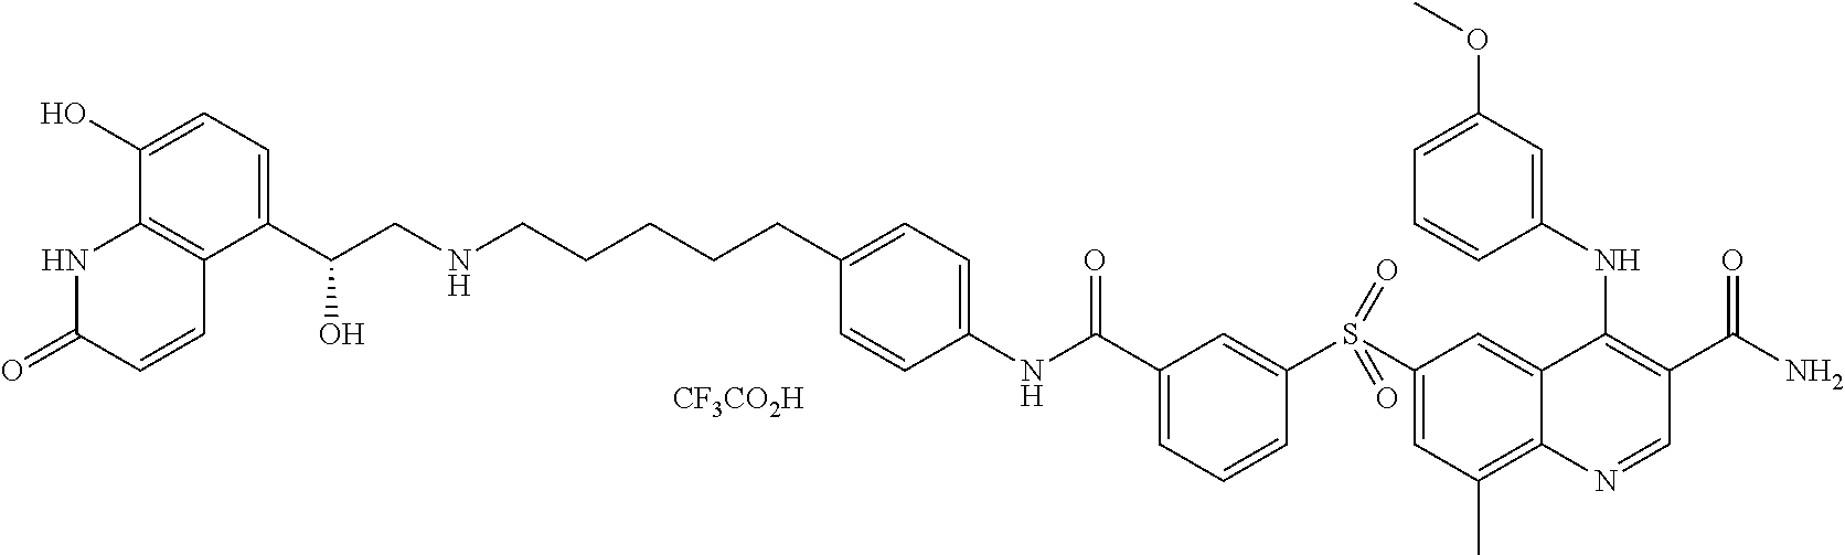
C1(C(CNCCCCCC2=CC=C(NC(C3=CC=CC(S(C4=CC(C)=C5C(=C4)C(NC4=CC(OC)=CC=C4)=C(C(N)=O)C=N5)(=O)=O)=C3)=O)C=C2)O)=CC=C(O)C2=C1C=CC(=O)N2.[CF3CO2H]
